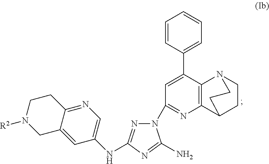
C12=NC=C(NC3=NN(C4=NC5=C(C(C6=CC=CC=C6)=C4)N4CCC5CC4)C(N)=N3)C=C1CN([R2])CC2
